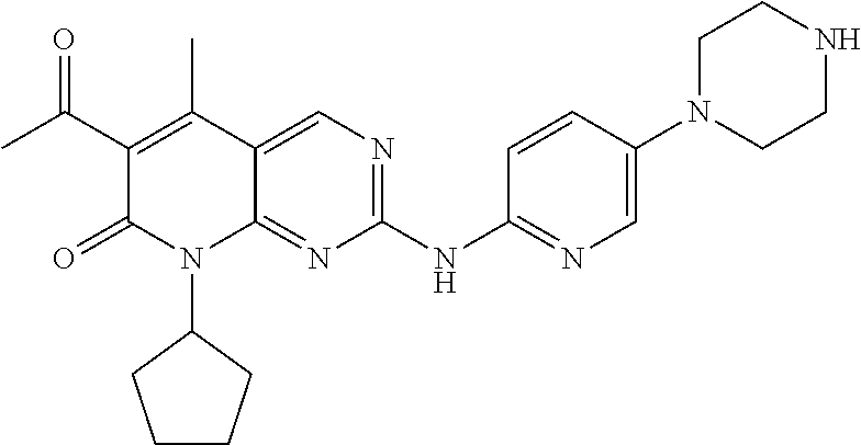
C1(NC2=NC=C(N3CCNCC3)C=C2)=NC=C2C(=N1)N(C1CCCC1)C(=O)C(C(C)=O)=C2C
